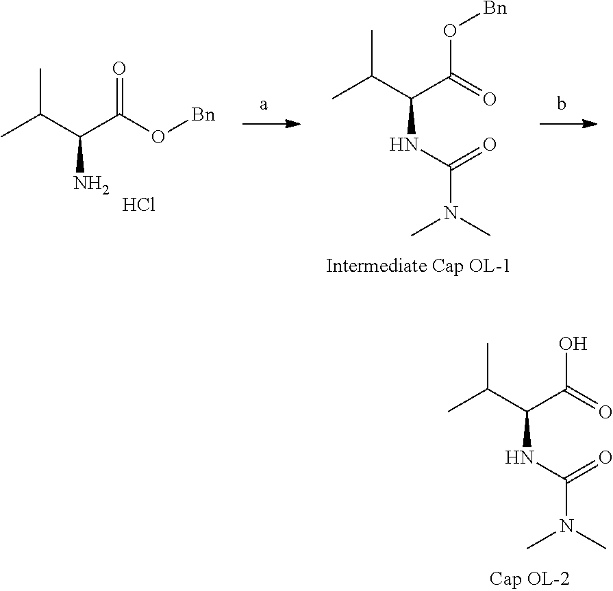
CC(C(C(O[Bn])=O)N)C.Cl.CC(C(NC(N(C)C)=O)C(=O)O[Bn])C.CC(C(NC(N(C)C)=O)C(=O)O)C
